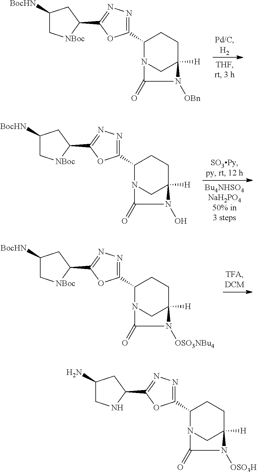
C1(C2=NN=C(C3CC([BocHN])C[NBoc]3)O2)N2CC([H])(CC1)N([OBn])C2=O.C1(C2=NN=C(C3CC([BocHN])C[NBoc]3)O2)N2CC([H])(CC1)N(O)C2=O.C1(C2=NN=C(C3CC([BocHN])C[NBoc]3)O2)N2CC([H])(CC1)N([OSO3NBu4])C2=O.C1(C2=NN=C(C3CC(N)CN3)O2)N2CC([H])(CC1)N([OSO3H])C2=O
